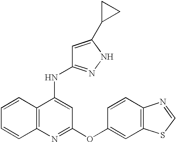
C12=C(C(NC3=NNC(C4CC4)=C3)=CC(OC3=CC4=C(C=C3)N=CS4)=N1)C=CC=C2
